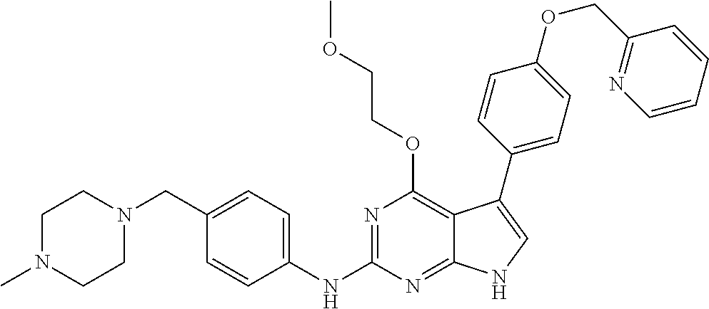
C1N(C)CCN(CC2=CC=C(NC3=NC(OCCOC)=C4C(=N3)NC=C4C3=CC=C(OCC4=NC=CC=C4)C=C3)C=C2)C1
